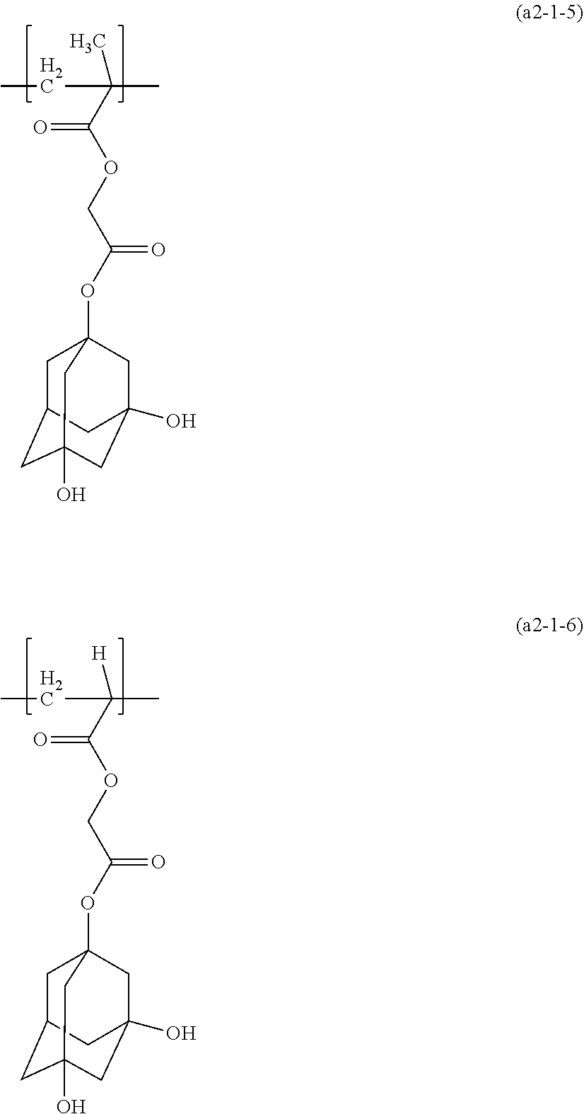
C1C2CC3(O)CC(O)(C2)CC1(OC(COC(C(CC)(C)C)=O)=O)C3.C1C2CC3(O)CC(O)(C2)CC1(OC(COC(C(CC)(C)[H])=O)=O)C3
